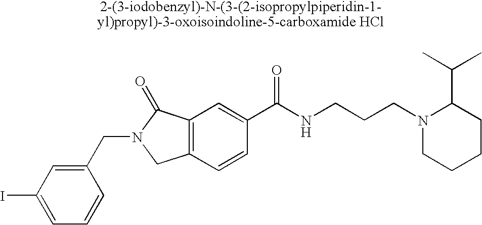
C1=C(I)C=C(CN2CC3=C(C2=O)C=C(C(NCCCN2CCCCC2C(C)C)=O)C=C3)C=C1
